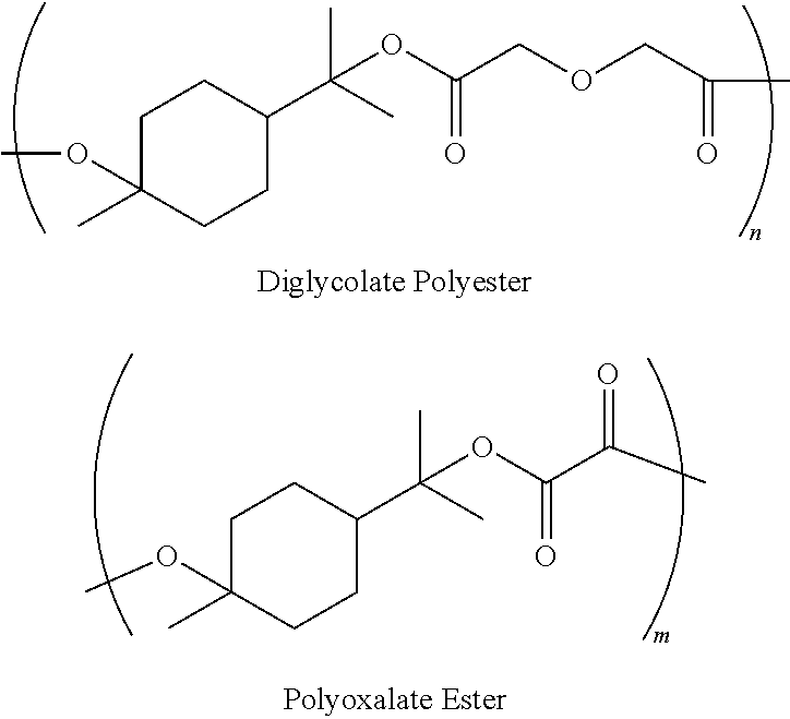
C1C(OC)(C)CCC(C(C)(C)OC(C(C)=O)=O)C1.C1C(OC)(C)CCC(C(C)(C)OC(COCC(C)=O)=O)C1
